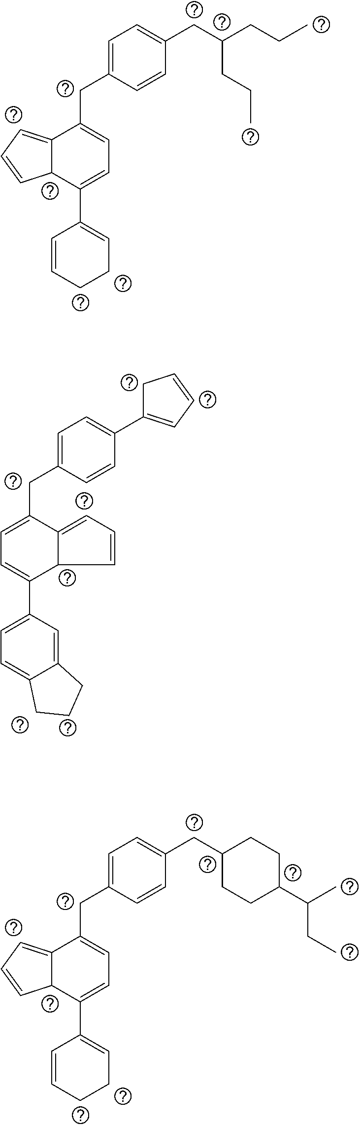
C(C(CCC)CCC)C1=CC=C(CC2=CC=C(C3=CCCC=C3)C3C2=CC=C3)C=C1.C1=CC(CC2=CC=C(C3=CC=C4C(=C3)CCC4)C3C2=CC=C3)=CC=C1C1=CC=CC1.C(C1CCC(C(C)CC)CC1)C1=CC=C(CC2=CC=C(C3=CCCC=C3)C3C2=CC=C3)C=C1
